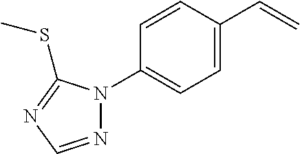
C1=CC(C=C)=CC=C1N1N=CN=C1SC
